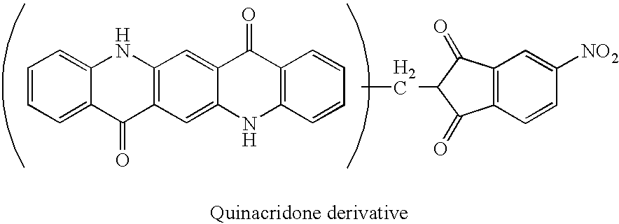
C1=CC=C2C(=C1)NC1=C(C2=O)C=C2C(=C1)C(=O)C1=C(N2)C=CC=C1.CCC1C(=O)C2=C(C1=O)C=C([NO2])C=C2
